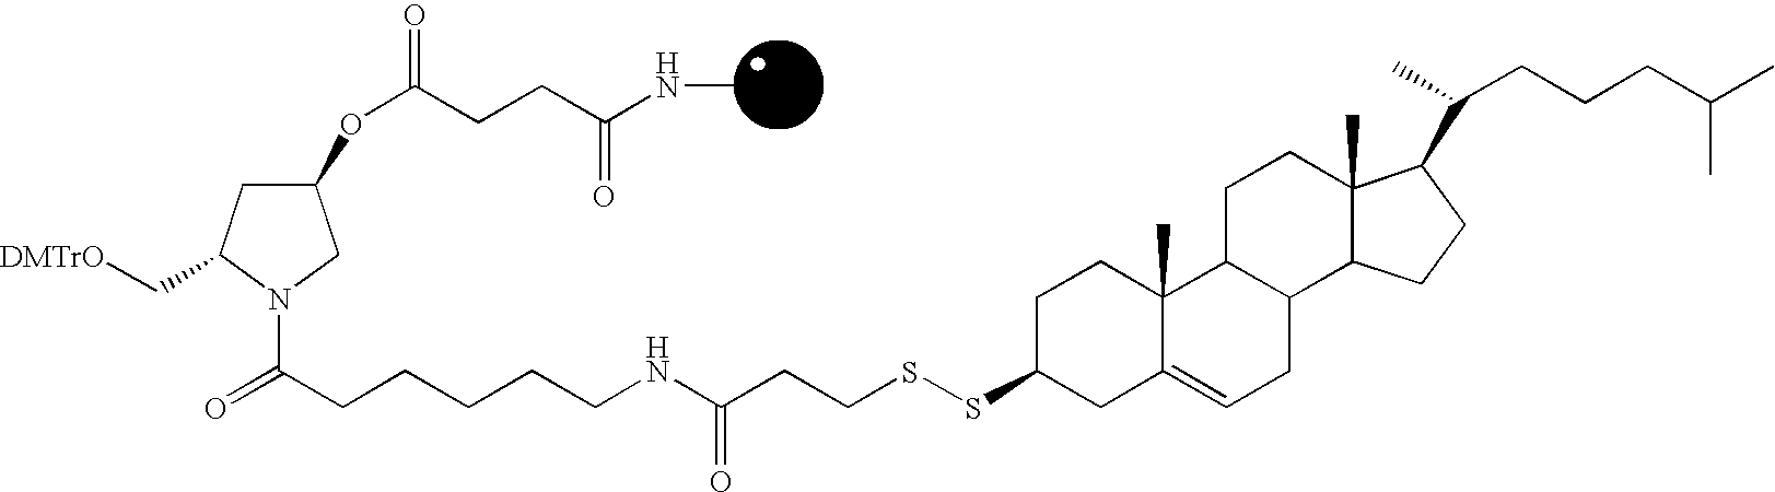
C(CNC(CCSSC1CC2=CCC3C(C2(C)CC1)CCC1(C)C3CCC1C(CCCC(C)C)C)=O)CCCC(=O)N1CC(OC(=O)CCC(NC)=O)CC1C[DMTrO]
